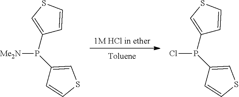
[Toluene].[1M HCl in ether].[Me2N]P(C1=CSC=C1)C1=CSC=C1.ClP(C1=CSC=C1)C1=CSC=C1
